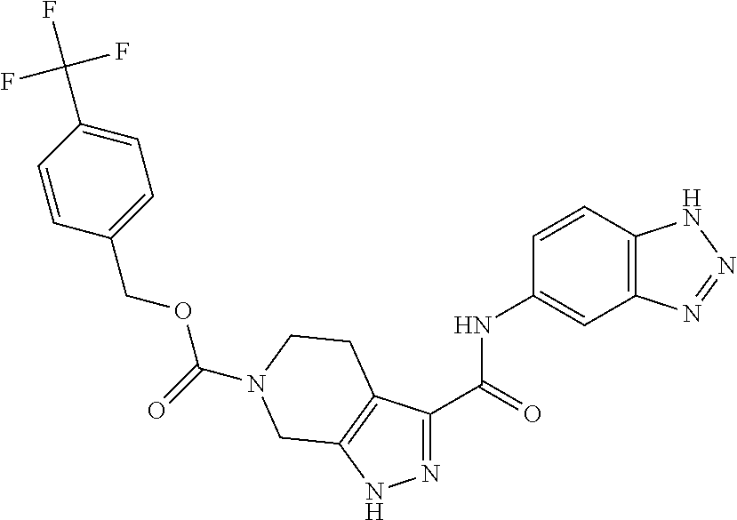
C(=O)(OCC1=CC=C(C(F)(F)F)C=C1)N1CCC2=C(NN=C2C(=O)NC2=CC3=C(C=C2)NN=N3)C1
